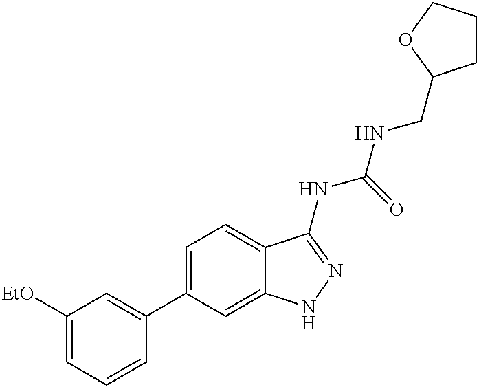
C1([EtO])=CC=CC(C2=CC=C3C(=C2)NN=C3NC(=O)NCC2CCCO2)=C1
